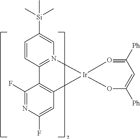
C1=CC2=N(C=C1[Si](C)(C)C)[Ir]1(C3=C2C(F)=NC(F)=C3)O=C([Ph])C=C([Ph])O1
